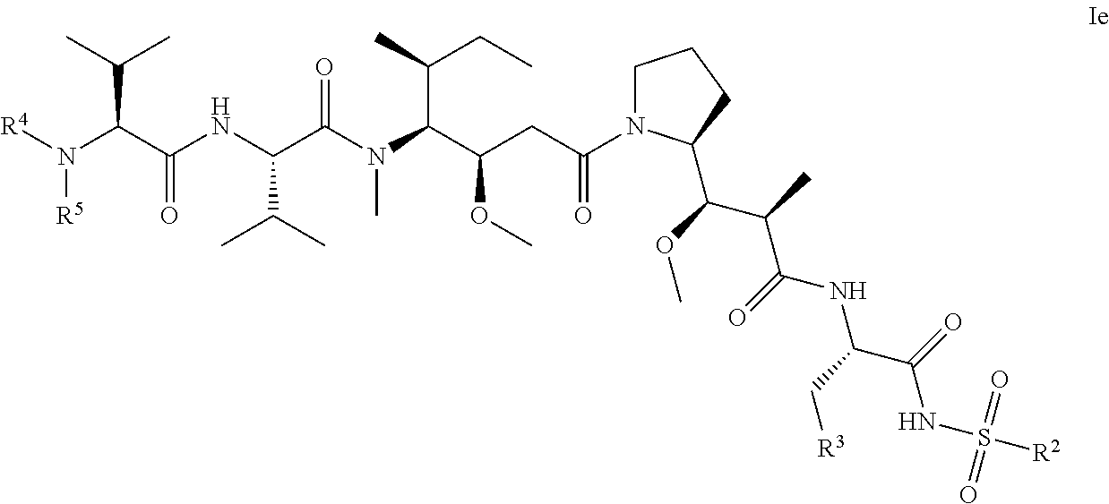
C1N(C(CC(C(N(C(C(NC(C(N([R4])[R5])C(C)C)=O)C(C)C)=O)C)C(C)CC)OC)=O)C(C(OC)C(C)C(=O)NC(C(=O)NS([R2])(=O)=O)C[R3])CC1
